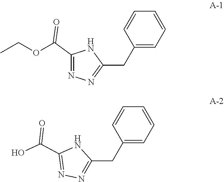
O(CC)C(C1=NN=C(CC2=CC=CC=C2)N1)=O.C(C1=NN=C(CC2=CC=CC=C2)N1)(O)=O
